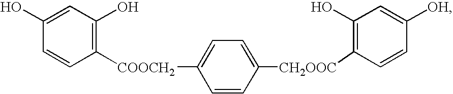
C1(O)=CC(O)=C([COOCH2]C2=CC=C([CH2OOC]C3=C(O)C=C([OH])C=C3)C=C2)C=C1
